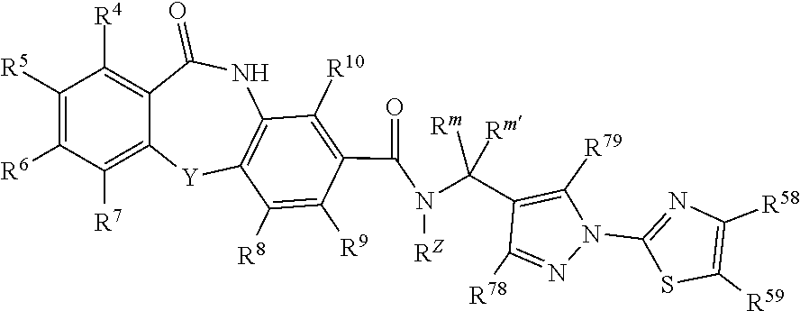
C12=C([R7])C([R6])=C([R5])C([R4])=C1C(=O)NC1=C([Y]2)C([R8])=C([R9])C(C(N(C(C2=C([R79])N(C3=NC([R58])=C([R59])S3)N=C2[R78])([Rm])[Rm])[RZ])=O)=C1[R10]
